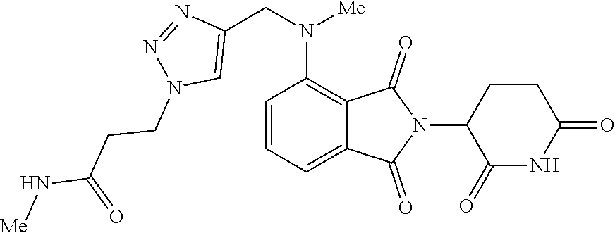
C1=CC=C2C(=C1N(CC1=CN(CCC(N[Me])=O)N=N1)[Me])C(=O)N(C1C(=O)NC(=O)CC1)C2=O
